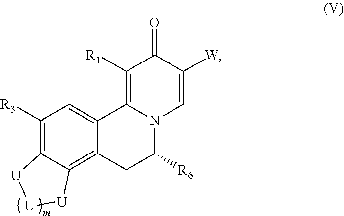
C1([R3])=C2C(=C3C(=C1)C1=C([R1])C(=O)C([W])=CN1C([R6])C3)[U][U][U]2
